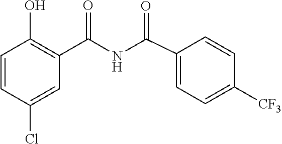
C1(O)=C(C(=O)NC(C2=CC=C([CF3])C=C2)=O)C=C(Cl)C=C1
